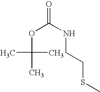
O(C(NCCSC)=O)C(C)(C)C
